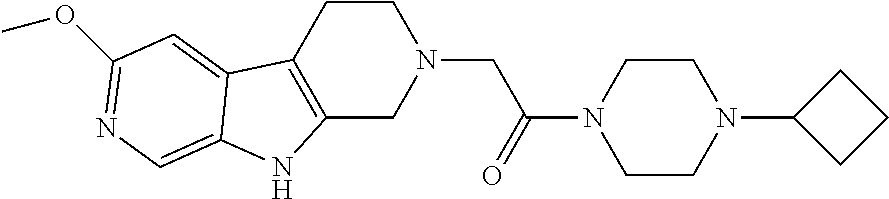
C1CC2=C(CN1CC(N1CCN(C3CCC3)CC1)=O)NC1=CN=C(OC)C=C21
